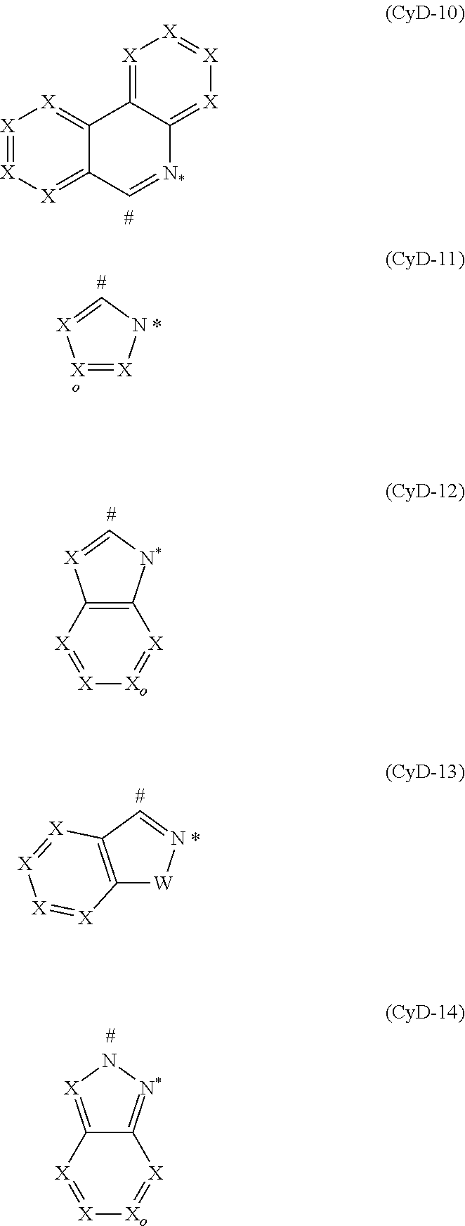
[X]1=[X]NC=[X]1.C12=C([N*]C=[X]1)[X]=[Xo][X]=[X]2.C12=C(C=N[W]1)[X]=[X][X]=[X]2.C12=[X]N[N*]=C1[X]=[Xo][X]=[X]2.[X]1=[X][X]=C2C(=[X]1)C1=[X][X]=[X][X]=C1[N*]=C2
